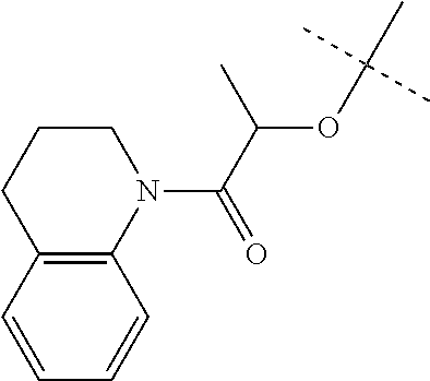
C12=C(C=CC=C1)CCCN2C(C(C)OC(C)(C)C)=O
